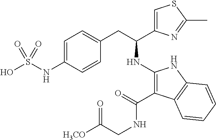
C1=C(NS(O)(=O)=O)C=CC(CC(C2=CSC(C)=N2)NC2=C(C(=O)NCC([H3CO])=O)C3=C(N2)C=CC=C3)=C1
